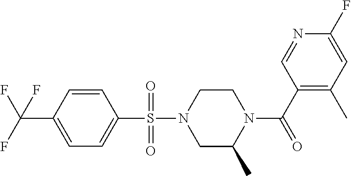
C1=CC(C(F)(F)F)=CC=C1S(N1CC(C)N(C(C2=C(C)C=C(F)N=C2)=O)CC1)(=O)=O
